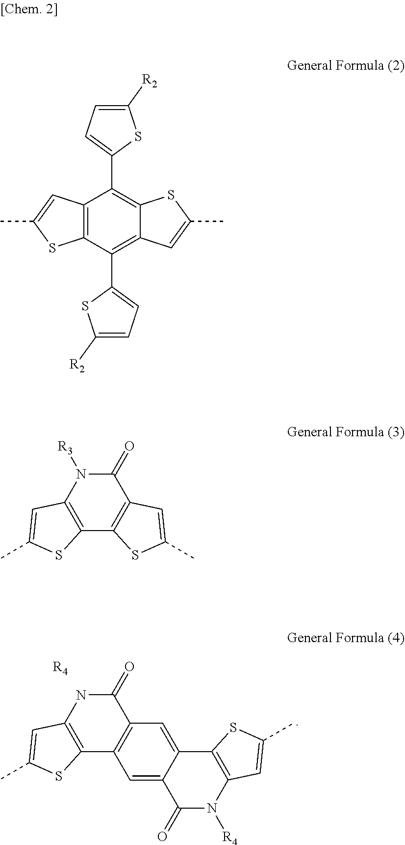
C1(=O)NC2=C(C3=C1C=C1C(=C3)C(=O)N([R4])C3=C1SC(C)=C3)SC(C)=C2.[R4].C12=C(C(C3=CC=C([R2])S3)=C3C(=C1C1=CC=C([R2])S1)SC(C)=C3)SC(C)=C2.C1(=O)N([R3])C2=C(C3=C1C=C(C)S3)SC(C)=C2
